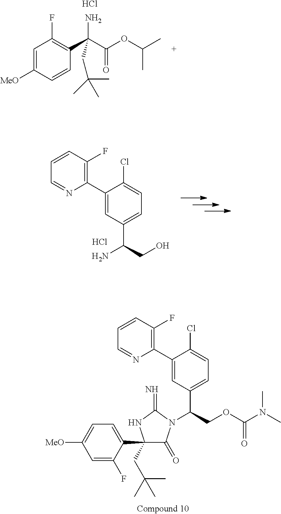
C1=C([MeO])C=CC(C(C(OC(C)C)=O)(N)CC(C)(C)C)=C1F.Cl.NC(CO)C1=CC=C(Cl)C(C2=C(F)C=CC=N2)=C1.Cl.C1(C2=CC=C([MeO])C=C2F)(CC(C)(C)C)C(=O)N(C(COC(N(C)C)=O)C2=CC=C(Cl)C(C3=C(F)C=CC=N3)=C2)C(=N)N1
